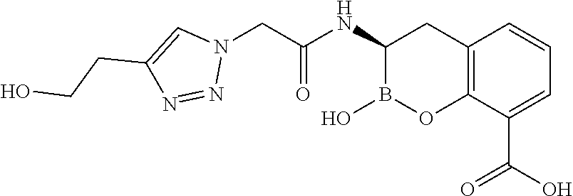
C12=C(C(C(O)=O)=CC=C1)OB(O)C(NC(=O)CN1C=C(CCO)N=N1)C2
